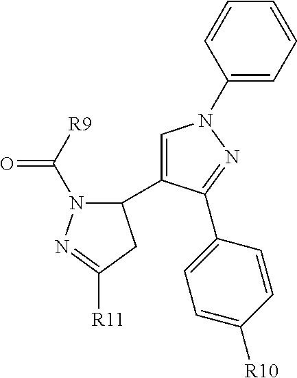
C1(N2C=C(C3N(C([R9])=O)N=C([R11])C3)C(C3=CC=C([R10])C=C3)=N2)=CC=CC=C1
